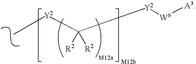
C[Y2]C([Y2][W6][A3])([R2])[R2]
